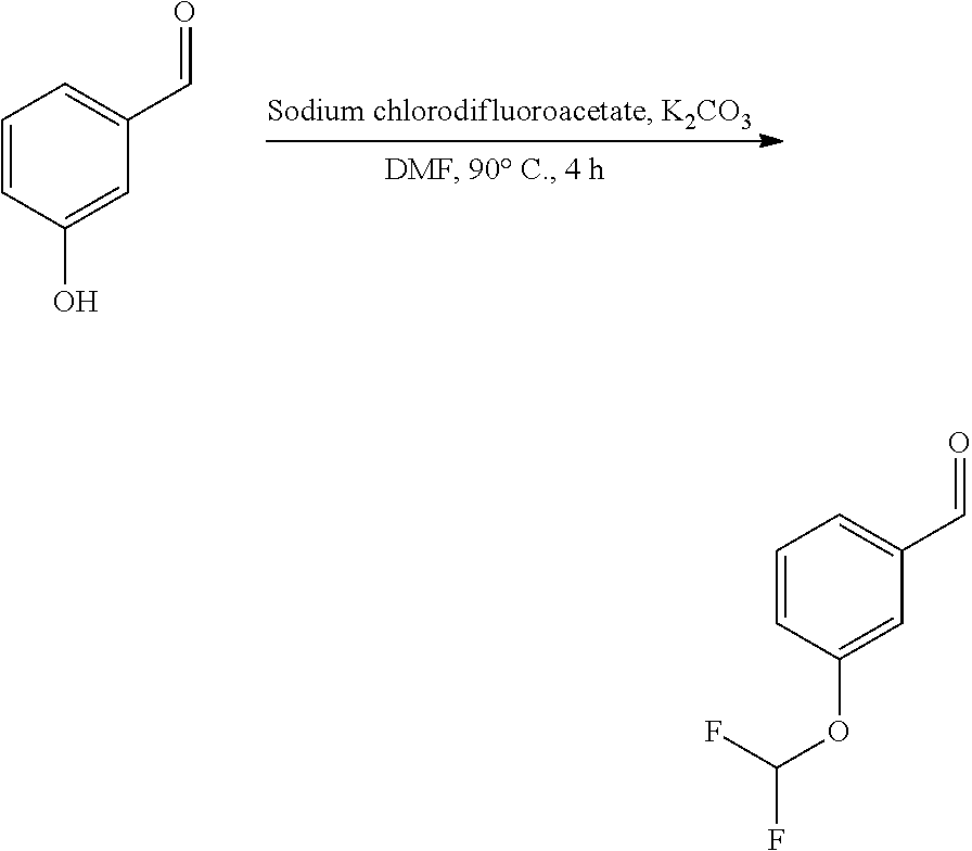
C1=CC(O)=CC(C=O)=C1.C1=CC(OC(F)F)=CC(C=O)=C1
